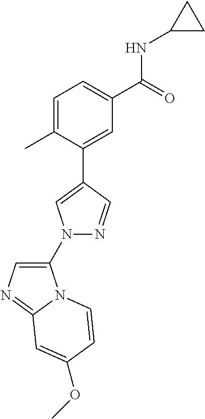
C1=C(C)C(C2=CN(C3=CN=C4N3C=CC(OC)=C4)N=C2)=CC(C(=O)NC2CC2)=C1
